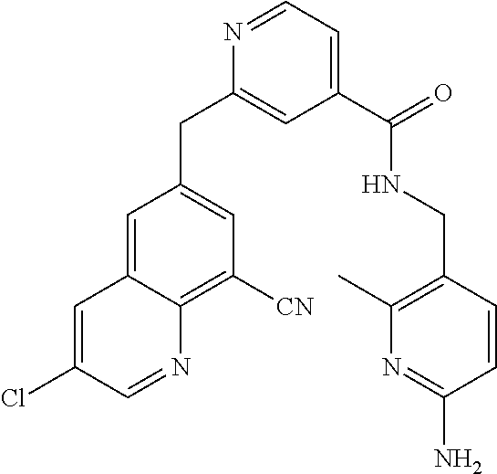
N1=CC=C(C(NCC2=C(C)N=C(N)C=C2)=O)C=C1CC1=CC([CN])=C2C(=C1)C=C(Cl)C=N2
